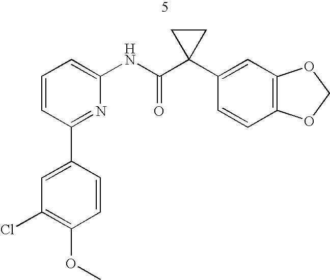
C1(OC)=C(Cl)C=C(C2=NC(NC(C3(C4=CC5=C(C=C4)OCO5)CC3)=O)=CC=C2)C=C1
